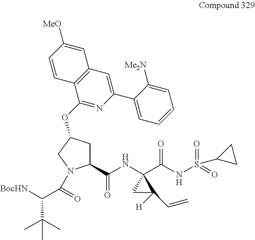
C1(C(NC2(C(NS(=O)(=O)C3CC3)=O)CC2([H])C=C)=O)CC(OC2=NC(C3=CC=CC=C3[Me2N])=CC3=C2C=CC([MeO])=C3)CN1C(C([BocHN])C(C)(C)C)=O
